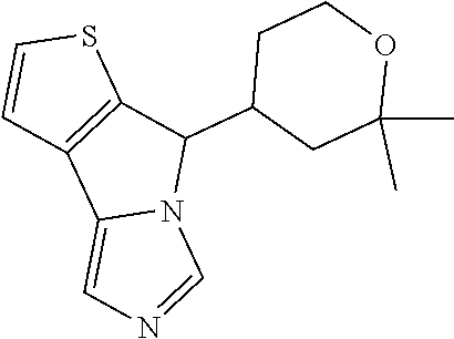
C1(C2C3=C(C4=CN=CN24)C=CS3)CC(C)(C)OCC1
